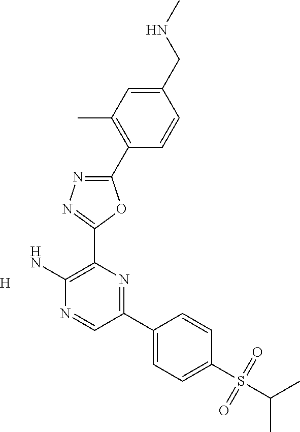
[H].C1(C2=C(C)C=C(CNC)C=C2)=NN=C(C2=C(N)N=CC(C3=CC=C(S(C(C)C)(=O)=O)C=C3)=N2)O1
